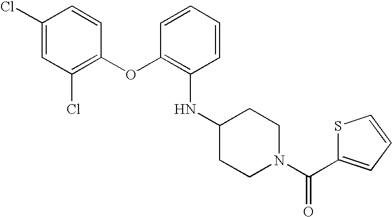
C1(Cl)=CC(Cl)=C(OC2=C(NC3CCN(C(=O)C4=CC=CS4)CC3)C=CC=C2)C=C1
